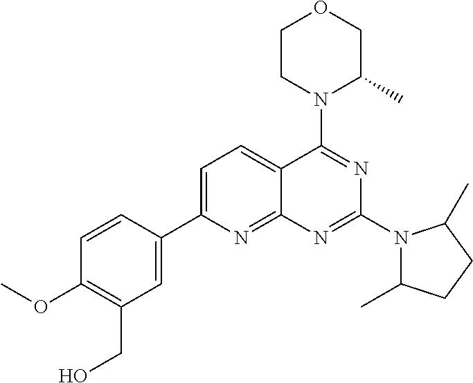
C1=C(C2=CC(CO)=C(OC)C=C2)N=C2C(=C1)C(N1C(C)COCC1)=NC(N1C(C)CCC1C)=N2
